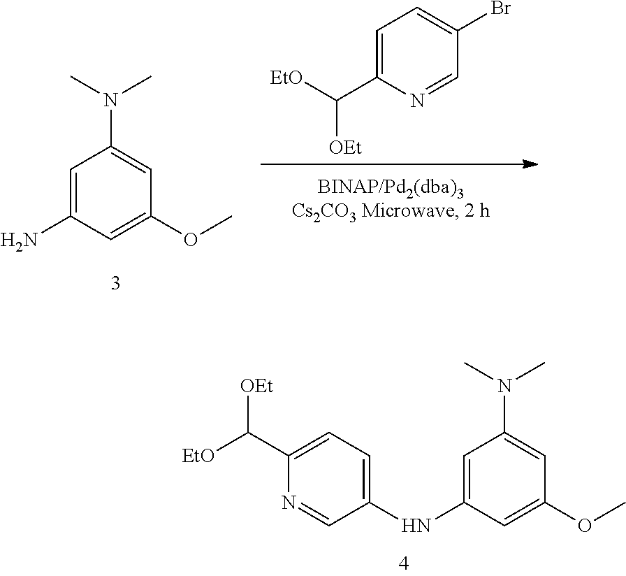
C1=C(NC2=CC=C(C([EtO])[OEt])N=C2)C=C(OC)C=C1N(C)C.C1=C(C([EtO])[OEt])N=CC(Br)=C1.C1=C(N)C=C(OC)C=C1N(C)C
